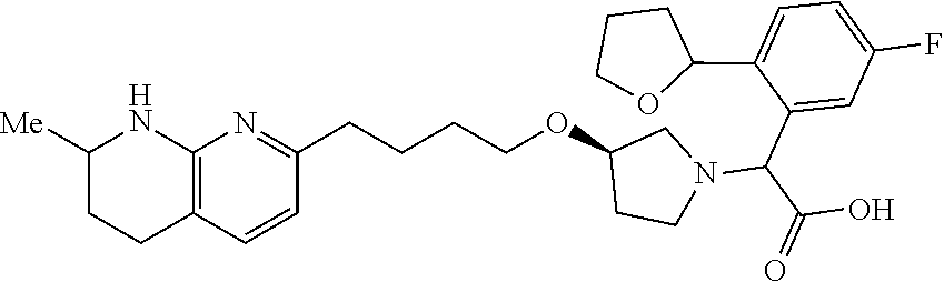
C1=C(C2CCCO2)C(C(N2CC(OCCCCC3=NC4=C(C=C3)CCC([Me])N4)CC2)C(=O)O)=CC(F)=C1
